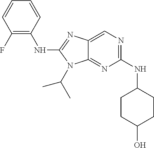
C1(NC2CCC(O)CC2)=NC=C2C(=N1)N(C(C)C)C(NC1=C(F)C=CC=C1)=N2
